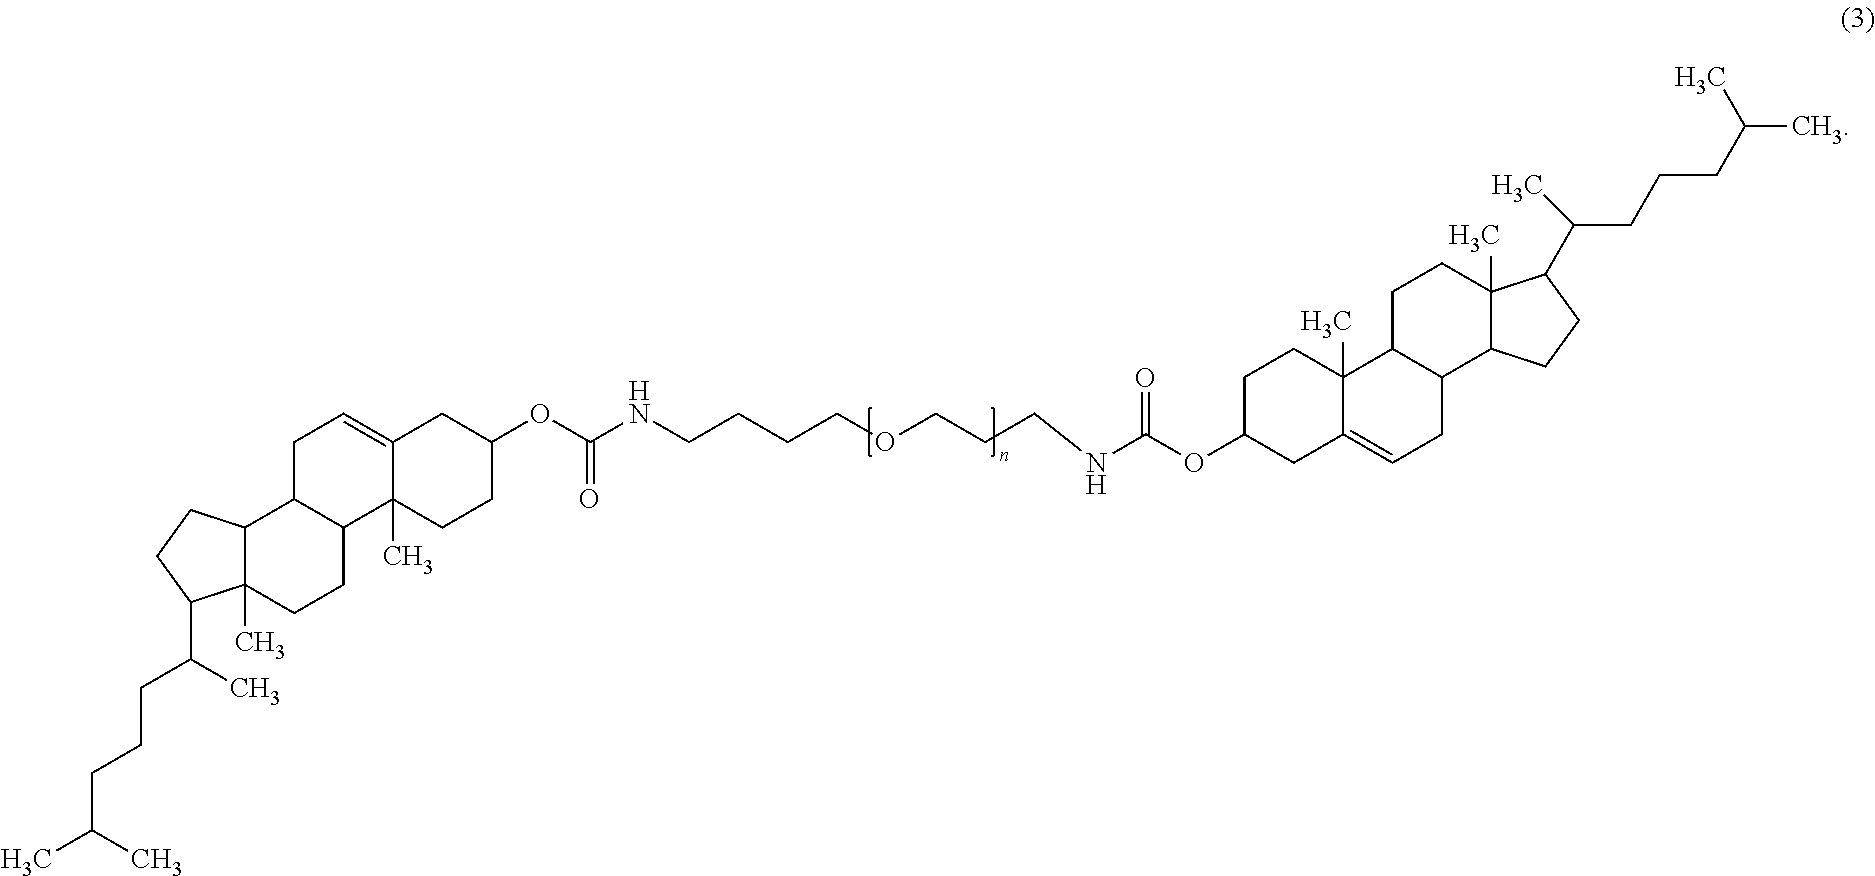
C12=CCC3C(C1(C)CCC(OC(NCCCCOCCCNC(OC1CC4=CCC5C(C4(C)CC1)CCC1(C)C5CCC1C(CCCC(C)C)C)=O)=O)C2)CCC1(C)C3CCC1C(CCCC(C)C)C
